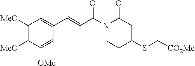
C1([MeO])=C([MeO])C([OMe])=CC(C=CC(N2CCC(SC[CO2Me])CC2=O)=O)=C1
